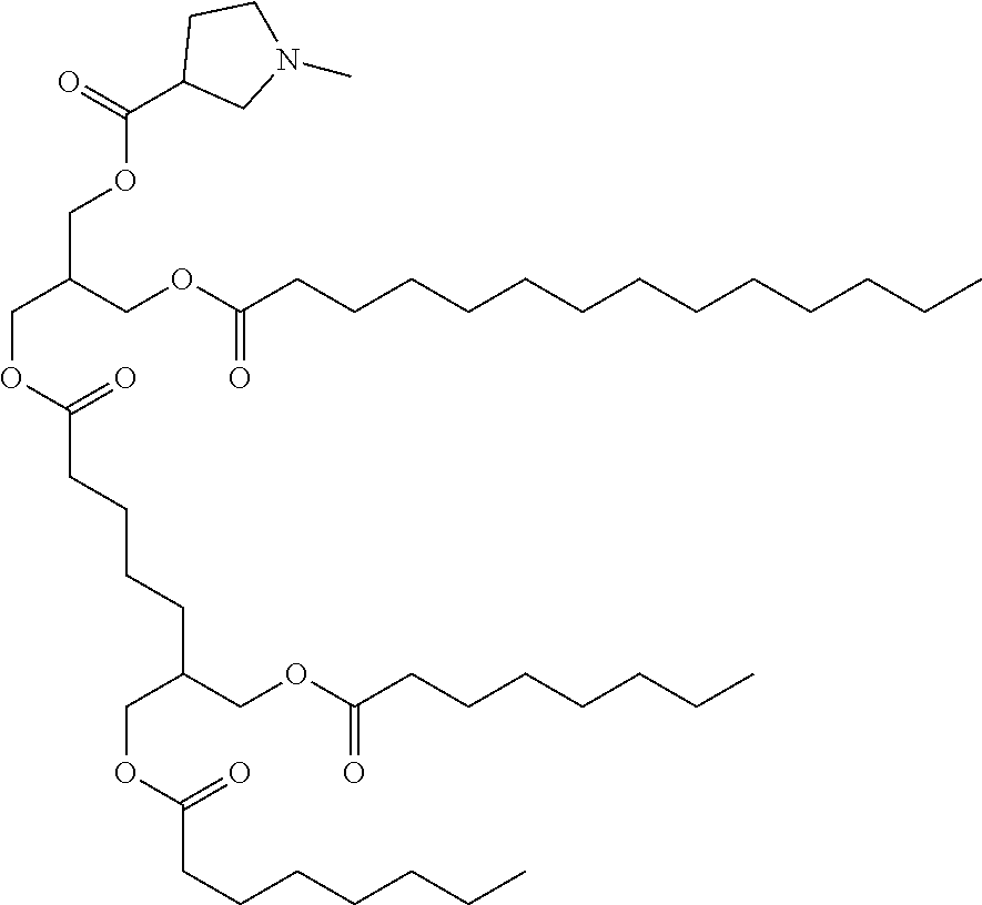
C(OC(=O)CCCCC(COC(CCCCCCC)=O)COC(CCCCCCC)=O)C(COC(CCCCCCCCCCCCC)=O)COC(C1CN(C)CC1)=O
